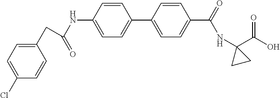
N(C1=CC=C(C2=CC=C(C(=O)NC3(C(O)=O)CC3)C=C2)C=C1)C(=O)CC1=CC=C(Cl)C=C1
